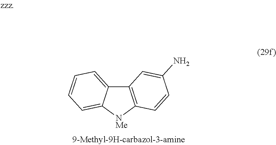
C12=C([NMe]C3=CC=CC=C13)C=CC(N)=C2
